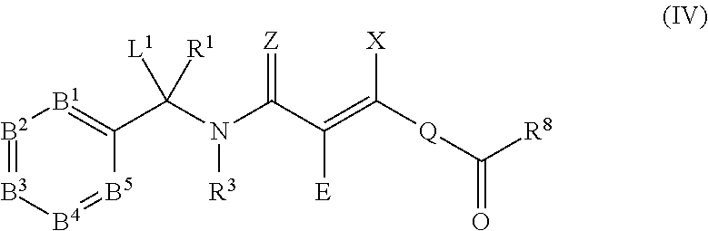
[B2]1=[B3][B4]=[B5]C(C(N(C(C(=C([Q]C([R8])=O)[X])[E])=[Z])[R3])([L1])[R1])=[B1]1
